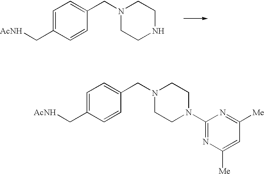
[AcNH]CC1=CC=C(CN2CCN(C3=NC([Me])=CC([Me])=N3)CC2)C=C1.[AcNH]CC1=CC=C(CN2CCNCC2)C=C1
